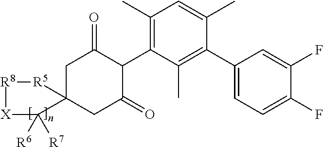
C1C2(CC(=O)C(C3=C(C)C=C(C)C(C4=CC=C(F)C(F)=C4)=C3C)C1=O)[R5][R8][X]C2([R7])[R6]
